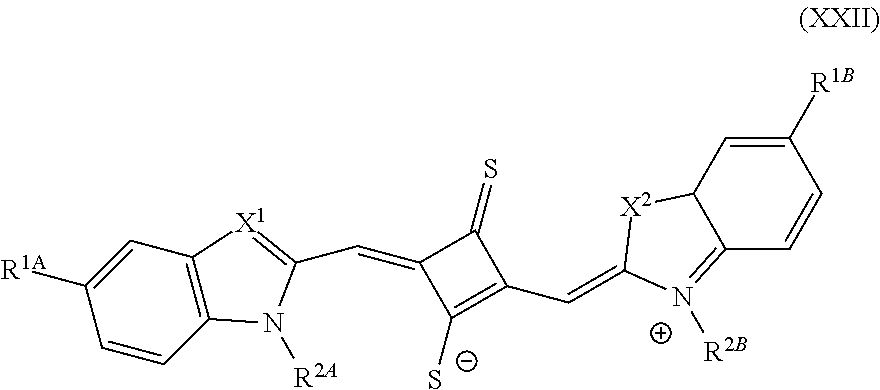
C1=C([R1A])C=CC2=C1[X1]=C(C=C1C([S-])=C(C=C3[X2]C4C(=[N+]3[R2B])C=CC([R1B])=C4)C1=S)N2[R2A]
